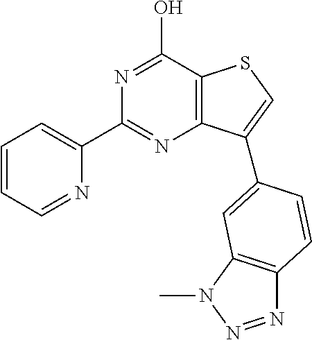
C12=C(C(O)=NC(C3=CC=CC=N3)=N1)SC=C2C1=CC2=C(N=NN2C)C=C1
